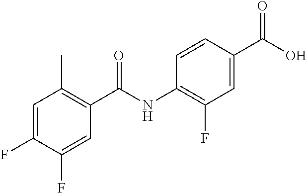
C1=C(F)C(F)=CC(C(NC2=C(F)C=C(C(O)=O)C=C2)=O)=C1C
